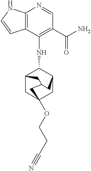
C12=C(NC=C1)N=CC(C(N)=O)=C2NC1C2CC3(OCCC#N)CC1CC(C3)C2
